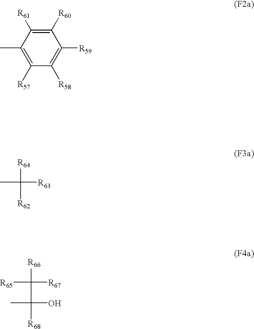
C1([R60])=C([R61])C(C)=C([R57])C([R58])=C1[R59].CC([R64])([R63])[R62].C([R66])([R65])([R67])C(O)(C)[R68]
